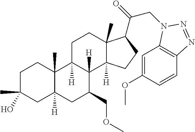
C1C(C)(O)CC2([H])C(C)(C1)C1([H])C([H])(C(COC)C2)C2([H])C(C)(CC1)C(C(CN1C3=C(C=CC(OC)=C3)N=N1)=O)CC2
